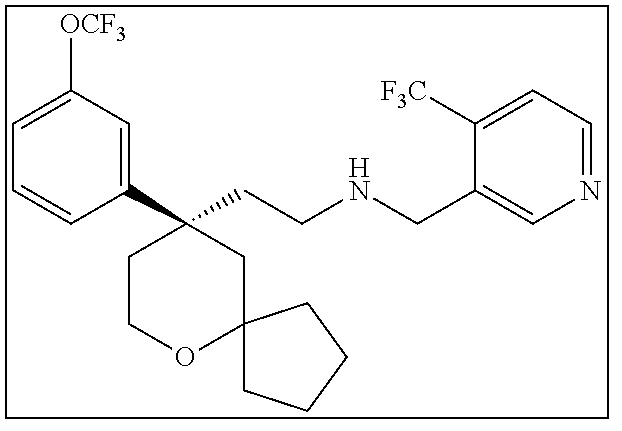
C1(C2(CCNCC3=CN=CC=C3[F3C])CCOC3(C2)CCCC3)=CC([OCF3])=CC=C1
